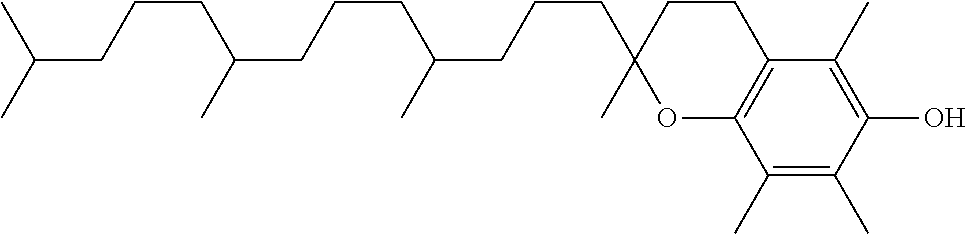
C(C(CCCC(CCCC1(C)OC2=C(CC1)C(C)=C(O)C(C)=C2C)C)C)CCC(C)C
